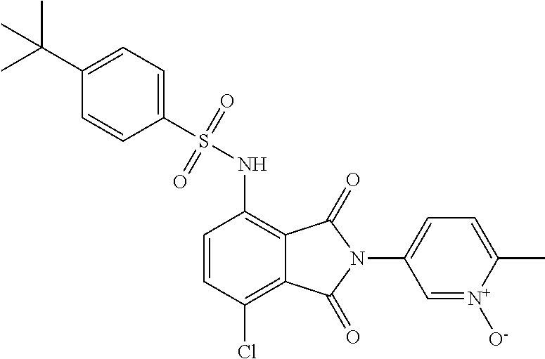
C1(S(NC2=C3C(=C(Cl)C=C2)C(=O)N(C2=CC=C(C)[N+]([O-])=C2)C3=O)(=O)=O)=CC=C(C(C)(C)C)C=C1
